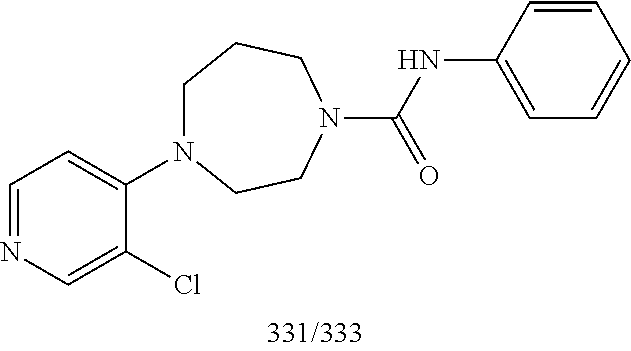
C1=NC=C(Cl)C(N2CCCN(C(NC3=CC=CC=C3)=O)CC2)=C1
